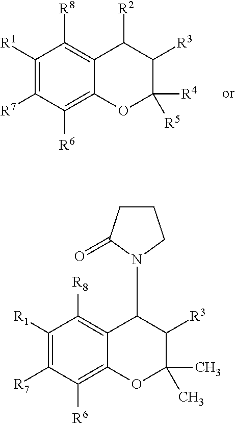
C1([R1])=C([R7])C([R6])=C2C(=C1[R8])C([R2])C([R3])C([R4])([R5])O2.C1([R1])=C([R7])C([R6])=C2C(=C1[R8])C(N1C(=O)CCC1)C([R3])C(C)(C)O2
